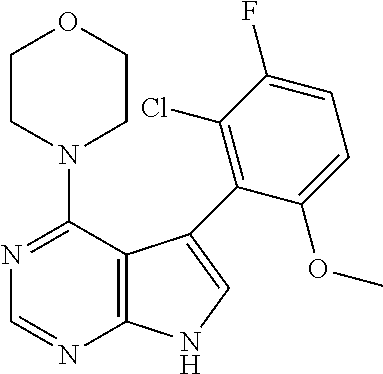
N1(C2=NC=NC3=C2C(C2=C(Cl)C(F)=CC=C2OC)=CN3)CCOCC1
